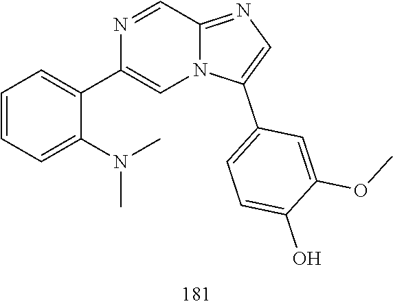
CN(C1=CC=CC=C1C1=CN2C(=NC=C2C2=CC=C(O)C(OC)=C2)C=N1)C
